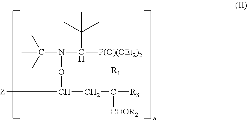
C(N(C([P(O)(OEt2)2])C(C)(C)C)OC(CC([R3])[COOR2])[Z])(C)(C)C.[R1]
